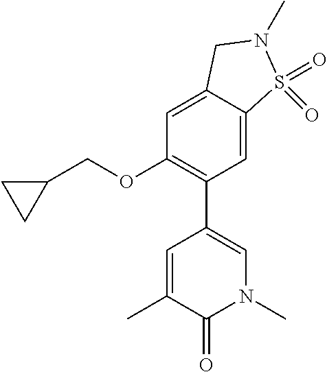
C1(OCC2CC2)=C(C2=CN(C)C(=O)C(C)=C2)C=C2C(=C1)CN(C)S2(=O)=O
